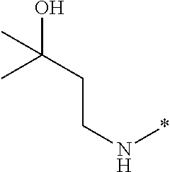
C(CCN*)(O)(C)C
